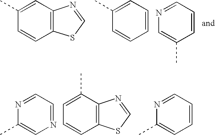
C12=C(C=C(C)C=C1)N=CS2.C1=CC=CC=C1C.C1=C(C)C=CC=N1.C1(C)=CN=CC=N1.C12=C(C(C)=CC=C1)N=CS2.C1(C)=CC=CC=N1
